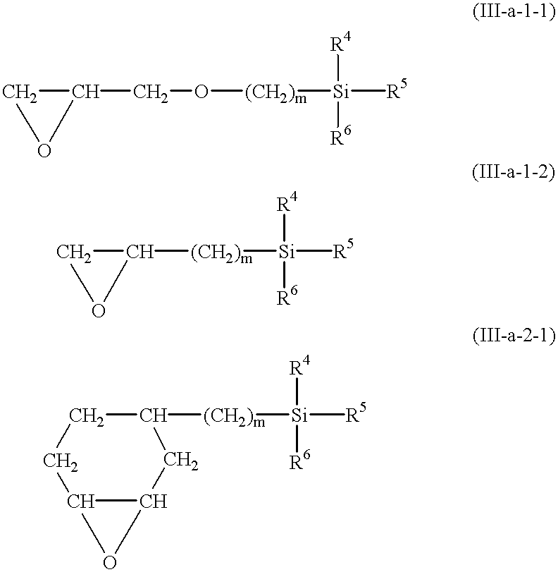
C1C(CO[(CH2)m][Si]([R5])([R4])[R6])O1.C1C([(CH2)m][Si]([R5])([R4])[R6])O1.C1C([(CH2)m][Si]([R5])([R4])[R6])CC2C(C1)O2
